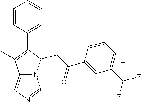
C1=CC=C(C(F)(F)F)C=C1C(CC1N2C(=CN=C2)C(C)=C1C1=CC=CC=C1)=O
